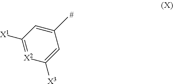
C1(C)=CC([X1])=[X2]C([X3])=C1
